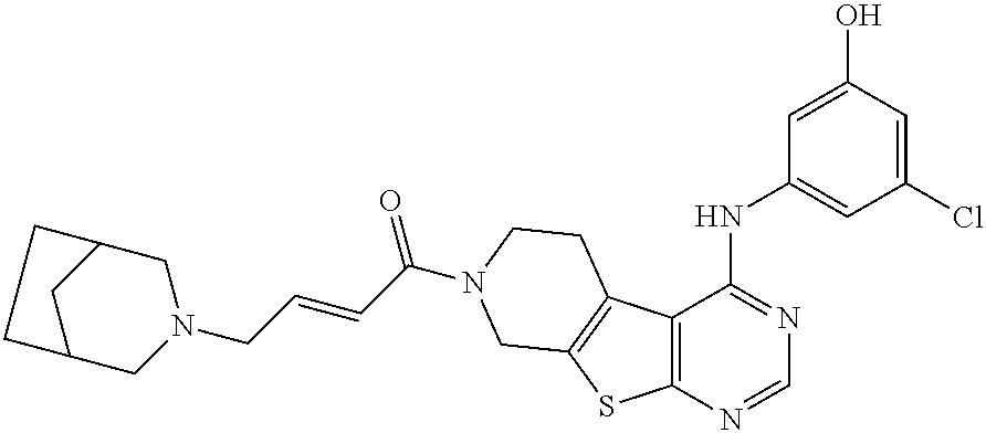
C12=C(C(NC3=CC(Cl)=CC(O)=C3)=NC=N1)C1=C(S2)CN(C(C=CCN2CC3CC(C2)CC3)=O)CC1
